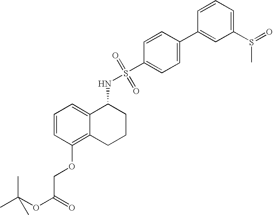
C1=CC(OCC(OC(C)(C)C)=O)=C2C(=C1)C(NS(C1=CC=C(C3=CC(S(=O)C)=CC=C3)C=C1)(=O)=O)CCC2
